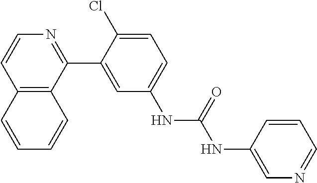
C12=C(C(C3=CC(NC(=O)NC4=CN=CC=C4)=CC=C3Cl)=NC=C1)C=CC=C2
